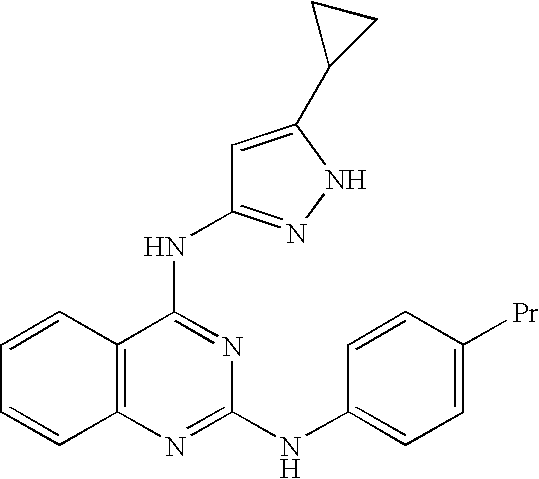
C1=CC2=C(C=C1)N=C(NC1=CC=C([Pr])C=C1)N=C2NC1=NNC(C2CC2)=C1
